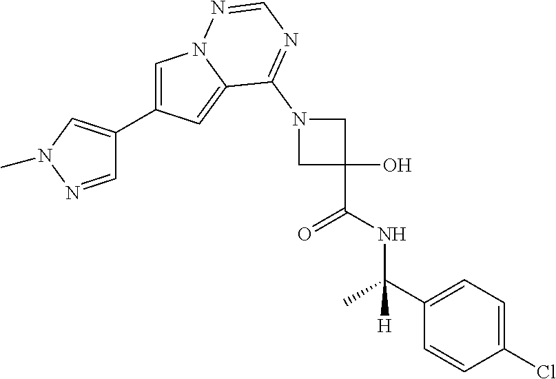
C1=C(C2=CN(C)N=C2)C=C2N1N=CN=C2N1CC(O)(C(NC(C2=CC=C(Cl)C=C2)(C)[H])=O)C1
